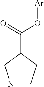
N1CCC(C(=O)O[Ar])C1
